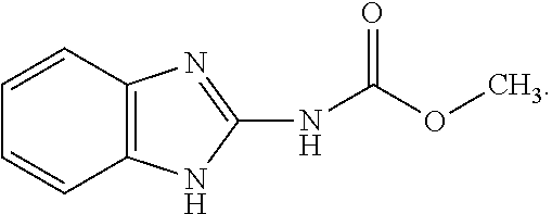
C12=C(NC(NC(OC)=O)=N1)C=CC=C2
